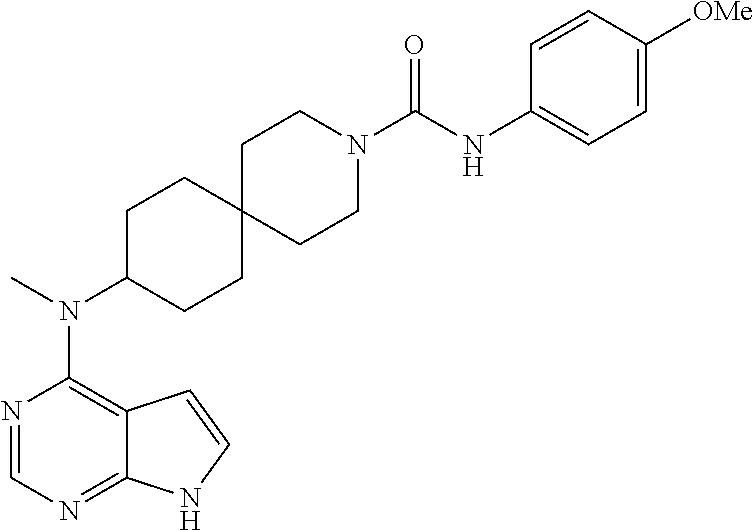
N1=CN=C2C(=C1N(C)C1CCC3(CC1)CCN(C(NC1=CC=C([OMe])C=C1)=O)CC3)C=CN2
